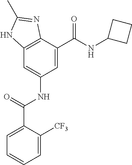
C12=C(C(C(=O)NC3CCC3)=CC(NC(=O)C3=CC=CC=C3[CF3])=C1)N=C(C)N2
